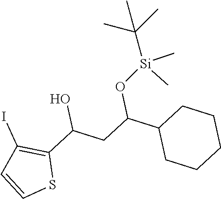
C1(C(CC(C2CCCCC2)O[Si](C(C)(C)C)(C)C)O)=C(I)C=CS1
